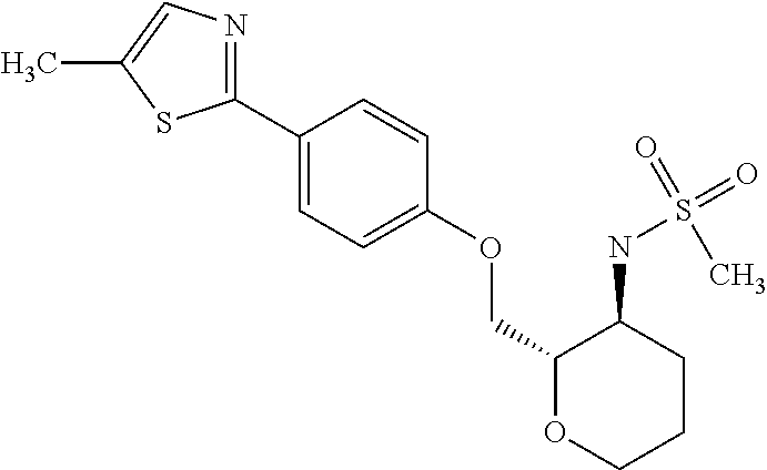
C1(C2=NC=C(C)S2)=CC=C(OCC2OCCCC2NS(=O)(C)=O)C=C1
